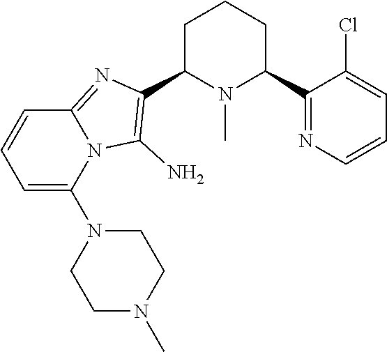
C1C(C2=C(N)N3C(=N2)C=CC=C3N2CCN(C)CC2)N(C)C(C2=NC=CC=C2Cl)CC1
